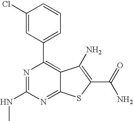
C1(Cl)=CC(C2=C3C(=NC(NC)=N2)SC(C(N)=O)=C3N)=CC=C1
